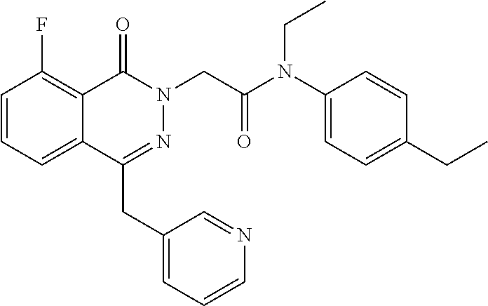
C1=CC=C2C(=C1F)C(=O)N(CC(=O)N(C1=CC=C(CC)C=C1)CC)N=C2CC1=CC=CN=C1
